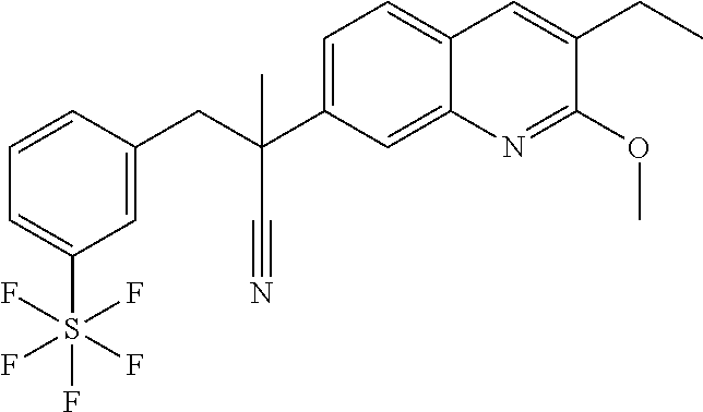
C1=C(C(CC2=CC(S(F)(F)(F)(F)F)=CC=C2)(C#N)C)C=C2C(=C1)C=C(CC)C(OC)=N2
